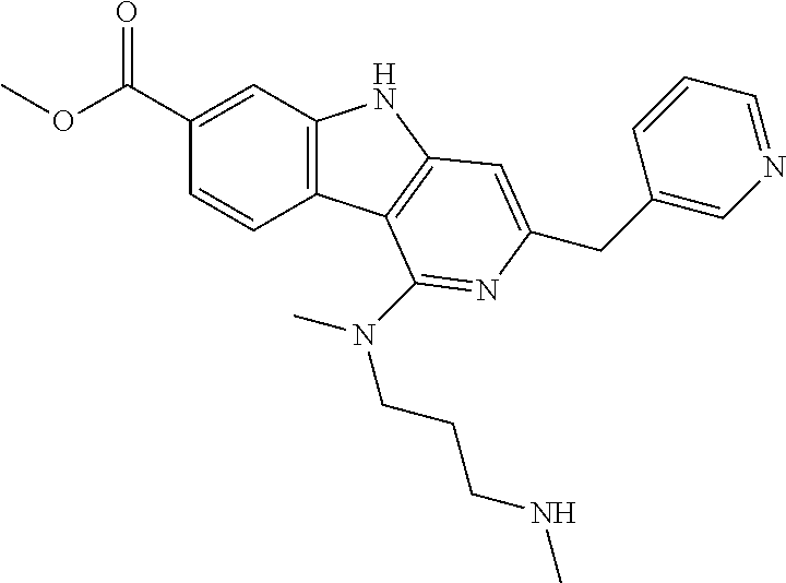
C1(C(OC)=O)=CC2=C(C=C1)C1=C(N2)C=C(CC2=CN=CC=C2)N=C1N(C)CCCNC
